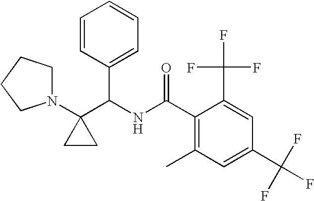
N1(C2(C(NC(C3=C(C)C=C(C(F)(F)F)C=C3C(F)(F)F)=O)C3=CC=CC=C3)CC2)CCCC1
